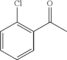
C1=CC=CC(C(C)=O)=C1Cl
